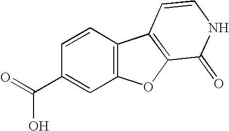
C1=CC(C(=O)O)=CC2=C1C1=C(O2)C(=O)NC=C1
